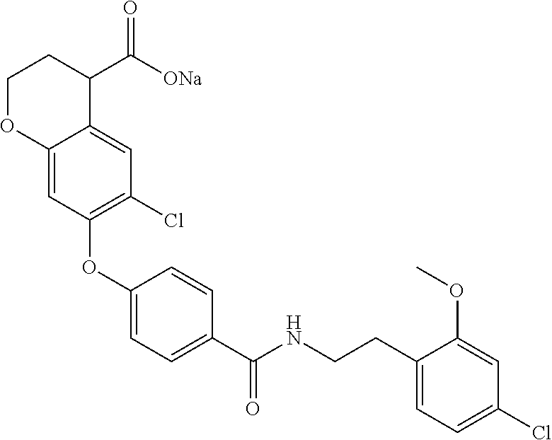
C1(OC2=C(Cl)C=C3C(=C2)OCCC3C([ONa])=O)=CC=C(C(NCCC2=CC=C(Cl)C=C2OC)=O)C=C1
